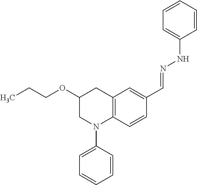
C1(OCCC)CN(C2=CC=CC=C2)C2=C(C1)C=C(C=NNC1=CC=CC=C1)C=C2
